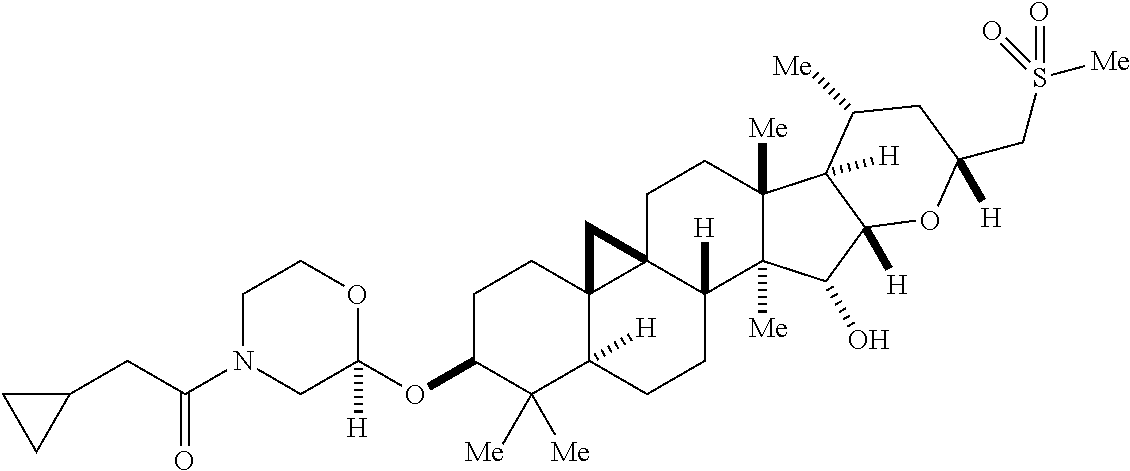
C1C(OC2([H])OCCN(C(CC3CC3)=O)C2)C([Me])([Me])C2([H])C3(C1)C1(CCC4([Me])C([Me])(C(O)C5([H])C4([H])C([Me])CC(CS([Me])(=O)=O)([H])O5)C1([H])CC2)C3
